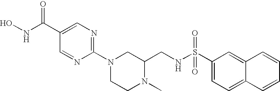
C1=NC(N2CCN(C)C(CNS(C3=CC=C4C(=C3)C=CC=C4)(=O)=O)C2)=NC=C1C(NO)=O
